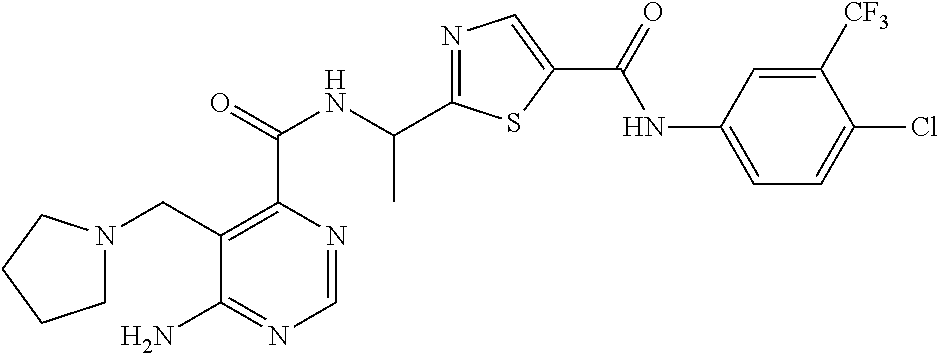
C1=NC(C(=O)NC(C2=NC=C(C(=O)NC3=CC=C(Cl)C([CF3])=C3)S2)C)=C(CN2CCCC2)C(N)=N1
